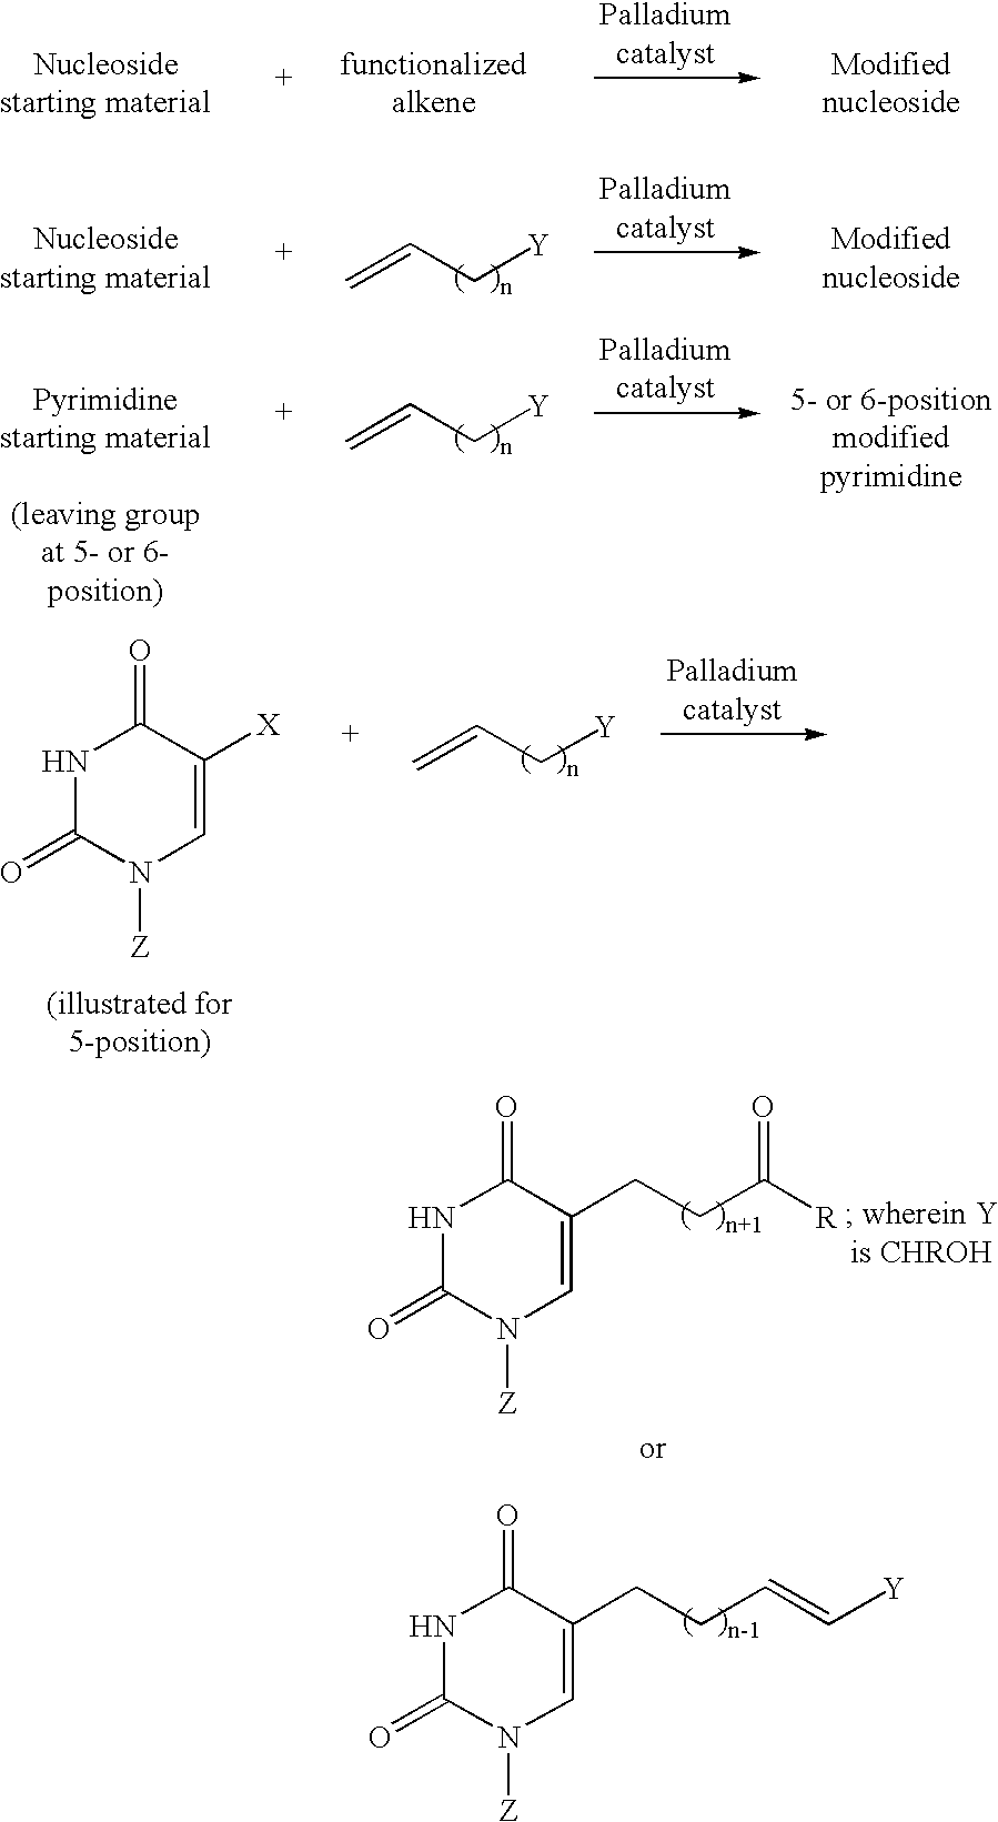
C=CC[Y].C=CC[Y].C=CC[Y].N1C(=O)N([Z])C=C([X])C1=O.N1C(=O)N([Z])C=C(CCC([R])=O)C1=O.N1C(=O)N([Z])C=C(CCC=C[Y])C1=O
